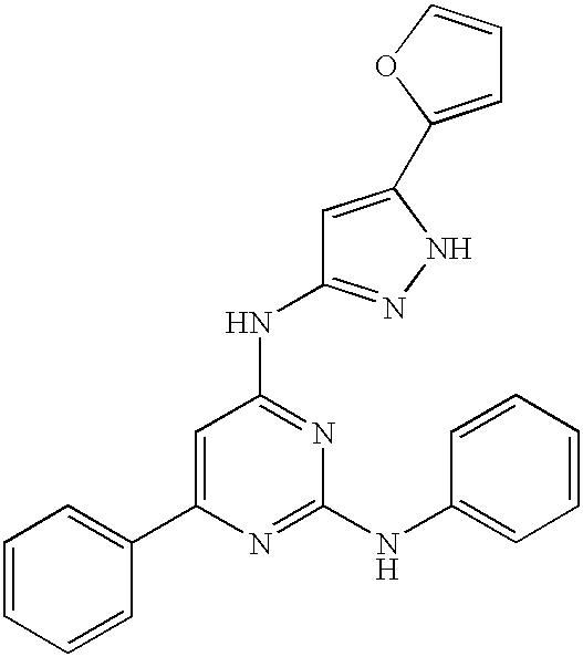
C1=C(C2=CC=CC=C2)N=C(NC2=CC=CC=C2)N=C1NC1=NNC(C2=CC=CO2)=C1
